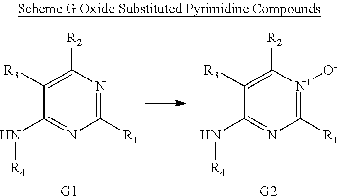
C1([R3])=C([R2])N=C([R1])N=C1N[R4].C1([R3])=C([R2])[N+]([O-])=C([R1])N=C1N[R4].[G1].[G2]
